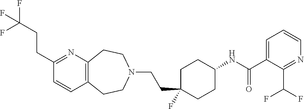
C12=C(N=C(CCC(F)(F)F)C=C1)CCN(CCC1(F)CCC(NC(=O)C3=CC=CN=C3C(F)F)CC1)CC2
